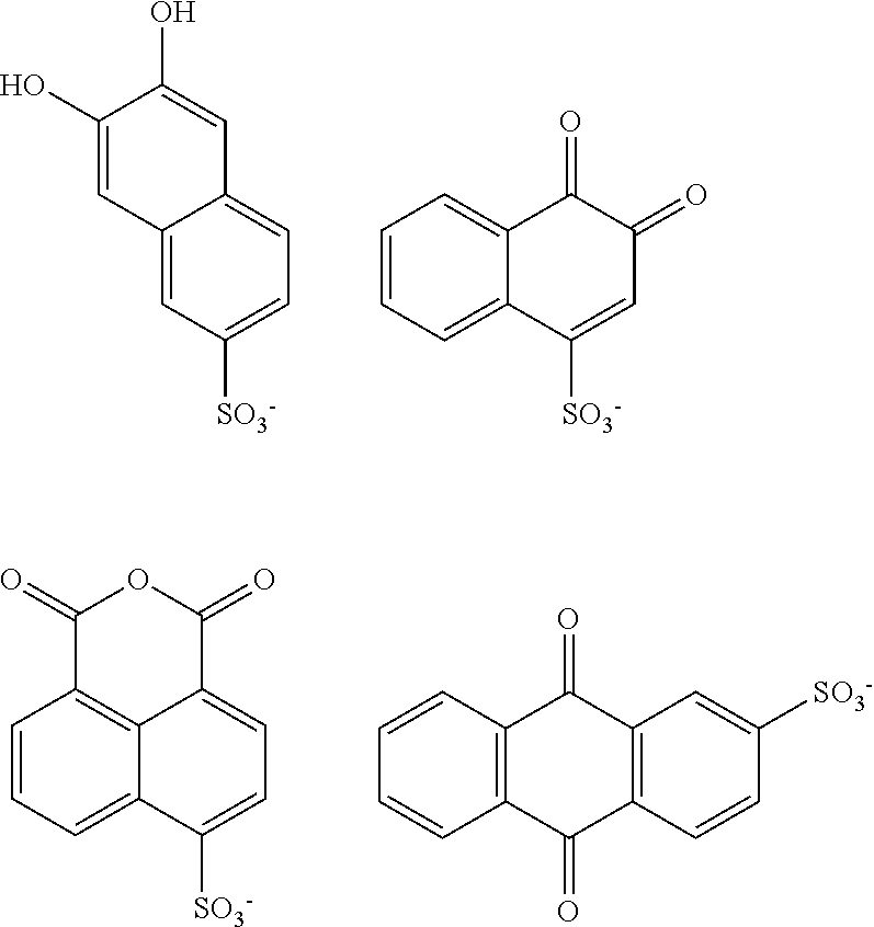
C12=CC([SO3-])=CC=C1C=C(O)C(O)=C2.C12=CC=CC=C1C([SO3-])=CC(=O)C2=O.C12=C3C=CC=C1C([SO3-])=CC=C2C(=O)OC3=O.C1([SO3-])=CC2=C(C=C1)C(=O)C1=C(C2=O)C=CC=C1
